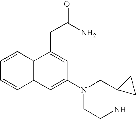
C1=CC2=C(C=C1)C=C(N1CCNC3(C1)CC3)C=C2CC(=O)N
